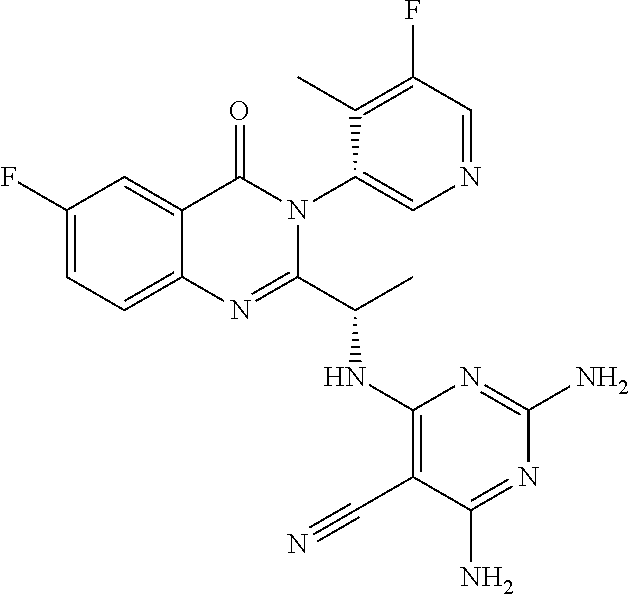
C1(F)=CC=C2C(=C1)C(=O)N(C1=CN=CC(F)=C1C)C(C(C)NC1=C(C#N)C(N)=NC(N)=N1)=N2
